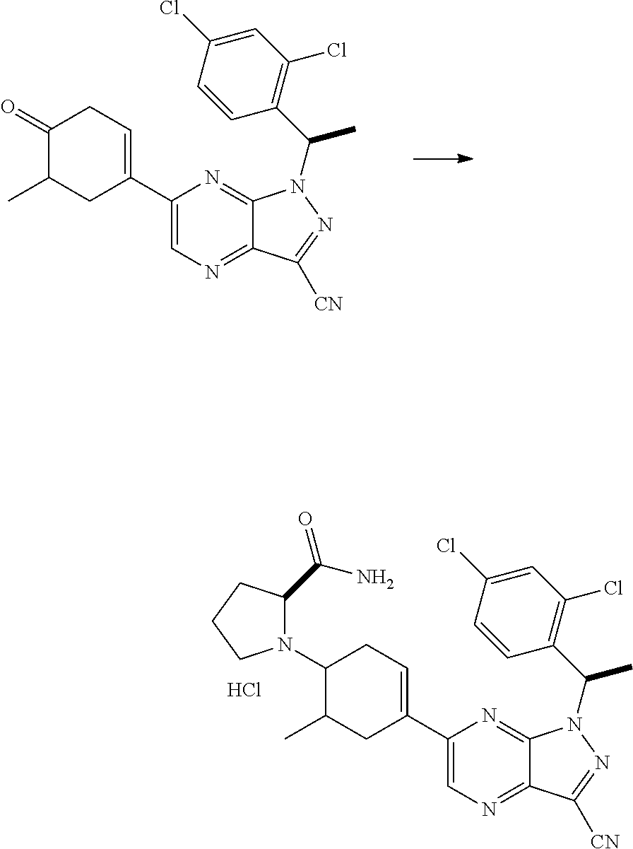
N1(C2C(C)CC(C3=CN=C4C(=N3)N(C(C3=C(Cl)C=C(Cl)C=C3)C)N=C4[CN])=CC2)C(C(=O)N)CCC1.Cl.O=C1C(C)CC(C2=CN=C3C(=N2)N(C(C2=C(Cl)C=C(Cl)C=C2)C)N=C3[CN])=CC1
